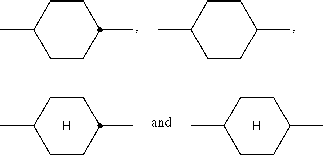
C1CC(C)CCC1C.C1CC(C)CCC1C.C1CC(C)CCC1C.[H].C1CC(C)CCC1C.[H]
